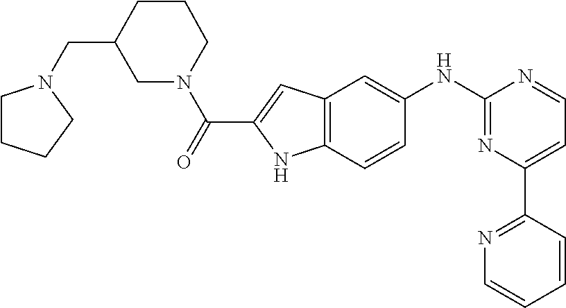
C1(NC2=CC3=C(C=C2)NC(C(N2CC(CN4CCCC4)CCC2)=O)=C3)=NC(C2=NC=CC=C2)=CC=N1
